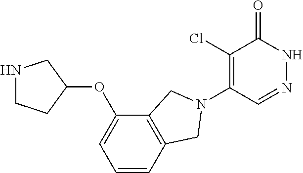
C1(Cl)=C(N2CC3=C(C(OC4CNCC4)=CC=C3)C2)C=NNC1=O
